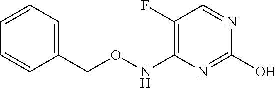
OC1=NC(NOCC2=CC=CC=C2)=C(F)C=N1
